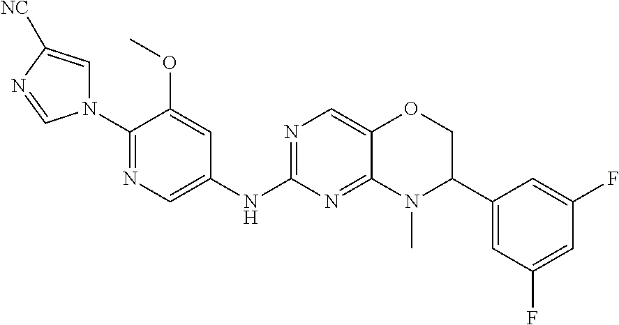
N1(C2=NC=C(NC3=NC=C4C(=N3)N(C)C(C3=CC(F)=CC(F)=C3)CO4)C=C2OC)C=C([NC])N=C1
